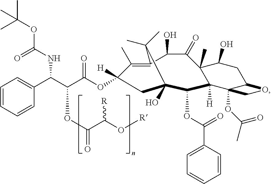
C1(C)=C2C(C)(C)C(O)(C(OC(=O)C3=CC=CC=C3)C3([H])C(C)(C(O)CC4C3(OC(C)=O)CO4)C(=O)C2O)CC1([H])OC(C(C(C1=CC=CC=C1)NC(=O)OC(C)(C)C)OC(C(O[R])[R])=O)=O
